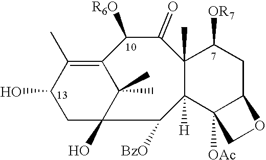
C12(O)C(C)(C)C(=C(C)C(O)C1)C([R6O])C(=O)C1(C)C([H])(C2[BzO])C2([OAc])C(CC1[OR7])OC2
